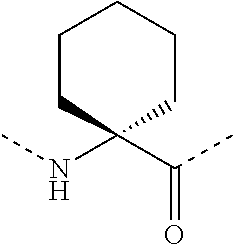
N(C)C1(C(C)=O)CCCCC1
